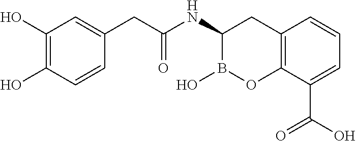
C(C1=CC(O)=C(O)C=C1)C(NC1CC2=C(OB1O)C(C(O)=O)=CC=C2)=O
